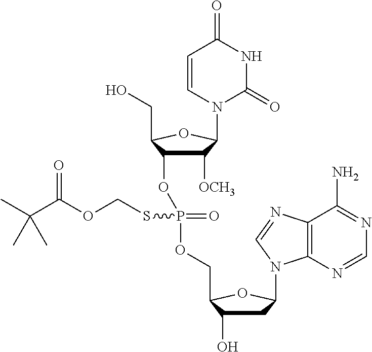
C1([OCH3])C(OP(SCOC(C(C)(C)C)=O)(=O)OCC2C(O)CC(N3C4=C(N=C3)C(N)=NC=N4)O2)C(CO)OC1N1C(=O)NC(=O)C=C1
